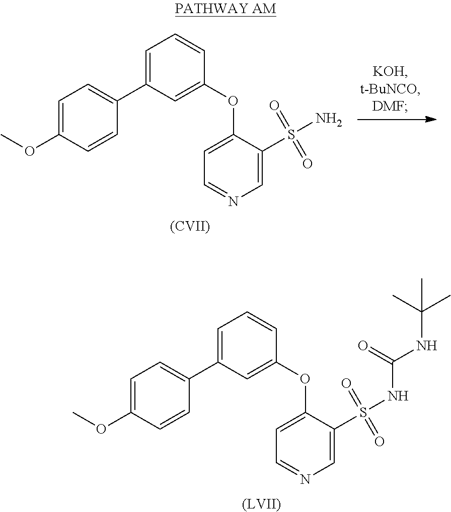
[(CVII)].C1=C(OC2=CC(C3=CC=C(OC)C=C3)=CC=C2)C(S(N)(=O)=O)=CN=C1.[(LVII)].C1=C(OC2=CC(C3=CC=C(OC)C=C3)=CC=C2)C(S(NC(NC(C)(C)C)=O)(=O)=O)=CN=C1
